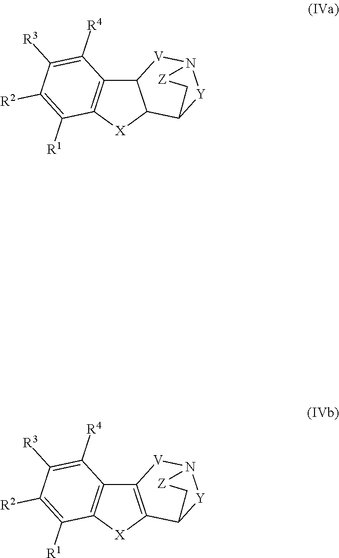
C12=C(C([R4])=C([R3])C([R2])=C1[R1])C1C([X]2)C2[Y]N([V]1)[Z]C2.C12=C(C([R4])=C([R3])C([R2])=C1[R1])C1=C([X]2)C2[Y]N([V]1)[Z]C2
